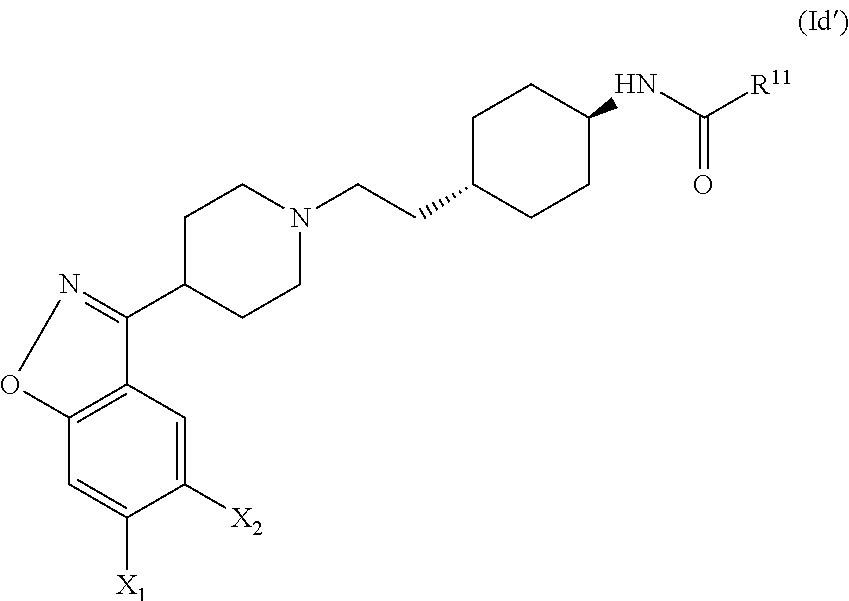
C1([X2])=CC2=C(C=C1[X1])ON=C2C1CCN(CCC2CCC(NC([R11])=O)CC2)CC1
